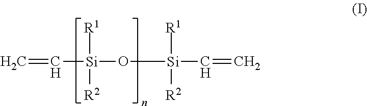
C=C[Si]([R1])([R2])O[Si]([R1])([R2])C=C
